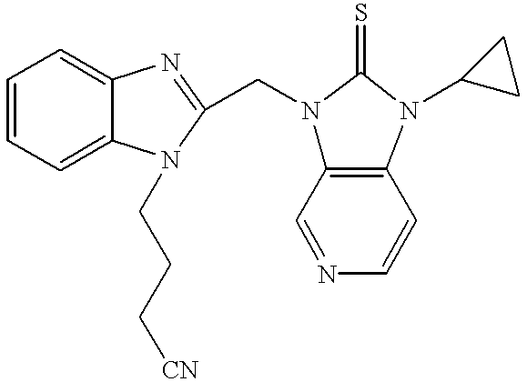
C1=CC=C2C(=C1)N=C(CN1C3=C(C=CN=C3)N(C3CC3)C1=S)N2CCC[CN]
